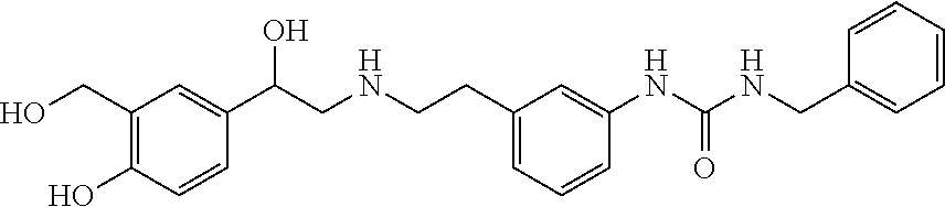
C1(CO)=C(O)C=CC(C(CNCCC2=CC=CC(NC(NCC3=CC=CC=C3)=O)=C2)O)=C1
